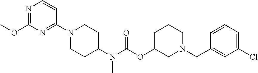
N1=C(OC)N=C(N2CCC(N(C(=O)OC3CCCN(CC4=CC(Cl)=CC=C4)C3)C)CC2)C=C1
